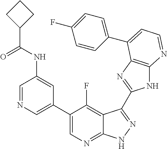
C1=NC=C(C2=CN=C3C(=C2F)C(C2=NC4=C(N2)N=CC=C4C2=CC=C(F)C=C2)=NN3)C=C1NC(C1CCC1)=O
